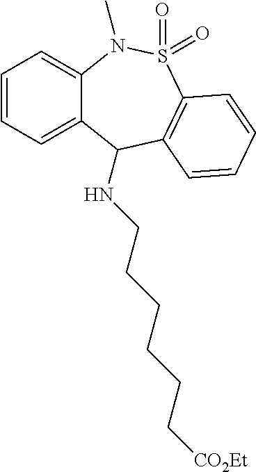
C1=CC=C2C(=C1)N(C)S(=O)(=O)C1=C(C2NCCCCCC[CO2Et])C=CC=C1
